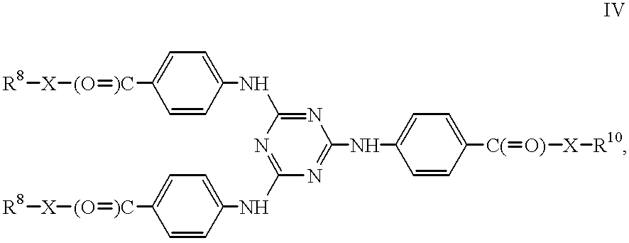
C1=CC(NC2=NC(NC3=CC=C([C(]=[O)][X][R10])C=C3)=NC(NC3=CC=C([)C]=[(O][X][R8])C=C3)=N2)=CC=C1[)C]=[(O][X][R8]
